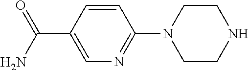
C1=C(C(N)=O)C=CC(N2CCNCC2)=N1
